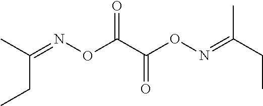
C(C(C)=NOC(C(ON=C(CC)C)=O)=O)C
